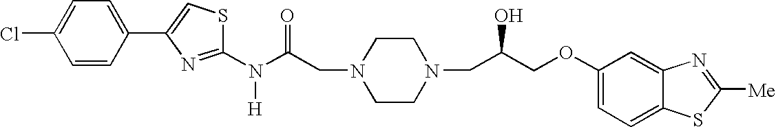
C1(N(C(CN2CCN(CC(COC3=CC=C4C(=C3)N=C([Me])S4)O)CC2)=O)[H])=NC(C2=CC=C(Cl)C=C2)=CS1
